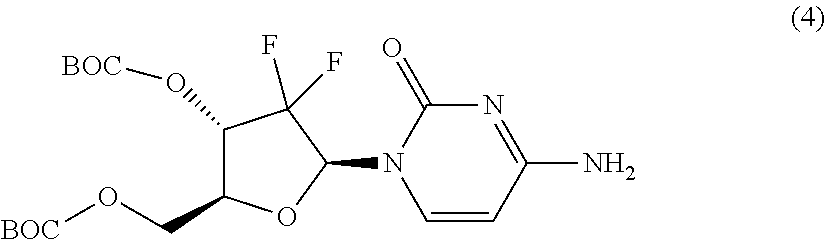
C1=CC(N)=NC(=O)N1C1C(F)(F)C(O[BOC])C(CO[BOC])O1
